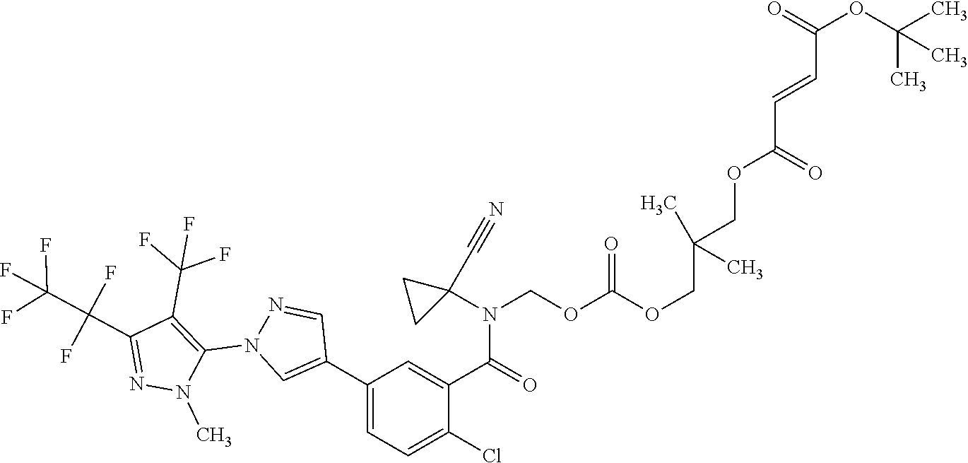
C(N(C(C1=CC(C2=CN(C3=C(C(F)(F)F)C(C(C(F)(F)F)(F)F)=NN3C)N=C2)=CC=C1Cl)=O)C1(C#N)CC1)OC(OCC(C)(C)COC(C=CC(OC(C)(C)C)=O)=O)=O
